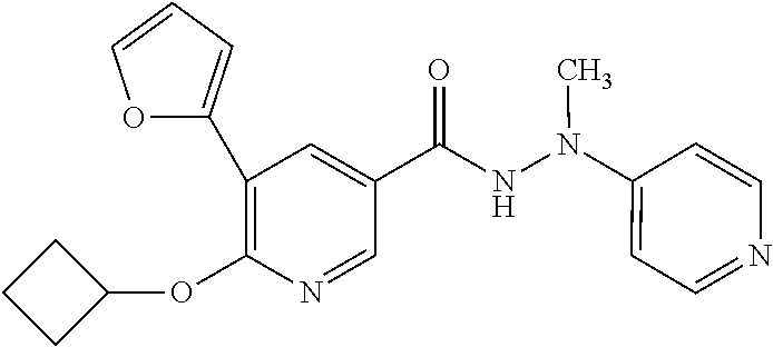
C1(OC2CCC2)=C(C2=CC=CO2)C=C(C(NN(C2=CC=NC=C2)C)=O)C=N1
